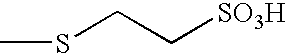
CSCC[SO3H]
